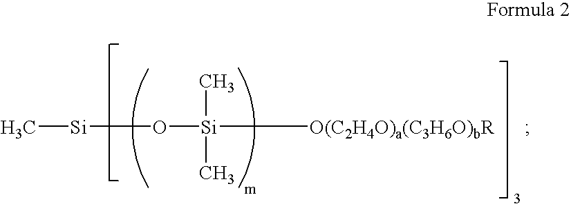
C[Si]O[Si](C)(C)[O(C2H4O)a(C3H6O)bR]
